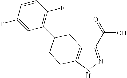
C1(C(=O)O)=NNC2=C1CC(C1=C(F)C=CC(F)=C1)CC2
